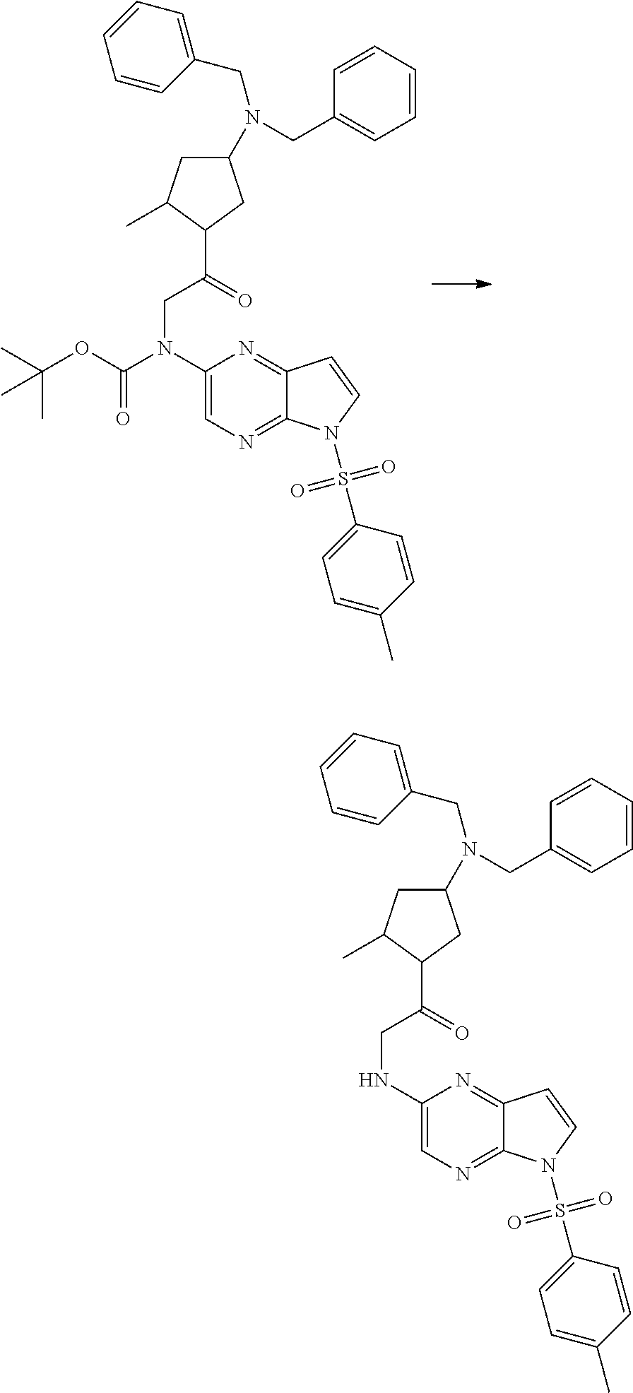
C1(N(C(OC(C)(C)C)=O)CC(C2CC(N(CC3=CC=CC=C3)CC3=CC=CC=C3)CC2C)=O)=CN=C2C(=N1)C=CN2S(C1=CC=C(C)C=C1)(=O)=O.C1(NCC(C2CC(N(CC3=CC=CC=C3)CC3=CC=CC=C3)CC2C)=O)=CN=C2C(=N1)C=CN2S(C1=CC=C(C)C=C1)(=O)=O
